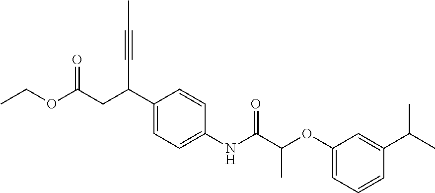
C1(C(CC(=O)OCC)C#CC)=CC=C(NC(C(OC2=CC=CC(C(C)C)=C2)C)=O)C=C1
